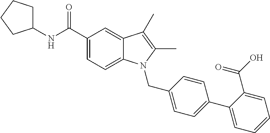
C1(NC(C2=CC=C3C(=C2)C(C)=C(C)N3CC2=CC=C(C3=CC=CC=C3C(=O)O)C=C2)=O)CCCC1
